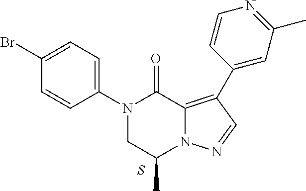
N1(C2=CC=C(Br)C=C2)CC(C)N2C(=C(C3=CC(C)=NC=C3)C=N2)C1=O.S
